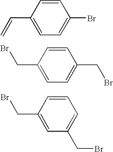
C1=CC(C=C)=CC=C1Br.C1=CC(CBr)=CC(CBr)=C1.C1=CC(CBr)=CC=C1CBr
